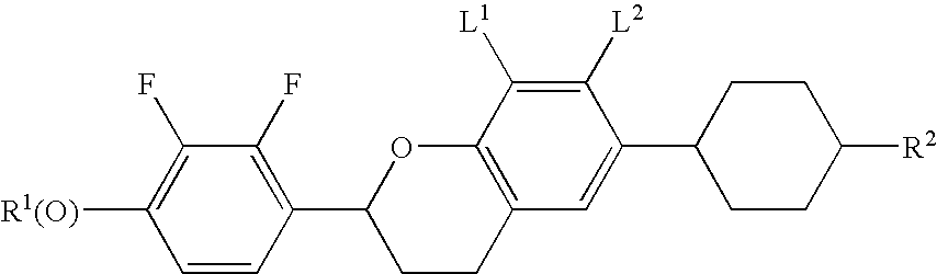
C1CC2=C(OC1C1=C(F)C(F)=C([R1(O)])C=C1)C([L1])=C([L2])C(C1CCC([R2])CC1)=C2
